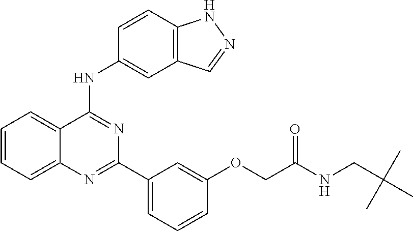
C1=CC=C2C(=C1)C(NC1=CC3=C(C=C1)NN=C3)=NC(C1=CC=CC(OCC(NCC(C)(C)C)=O)=C1)=N2
